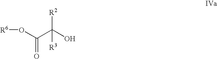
[R6]OC(=O)C(O)([R2])[R3]
